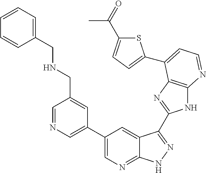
C1=NC=C(C2=CN=C3C(=C2)C(C2=NC4=C(N2)N=CC=C4C2=CC=C(C(=O)C)S2)=NN3)C=C1CNCC1=CC=CC=C1
